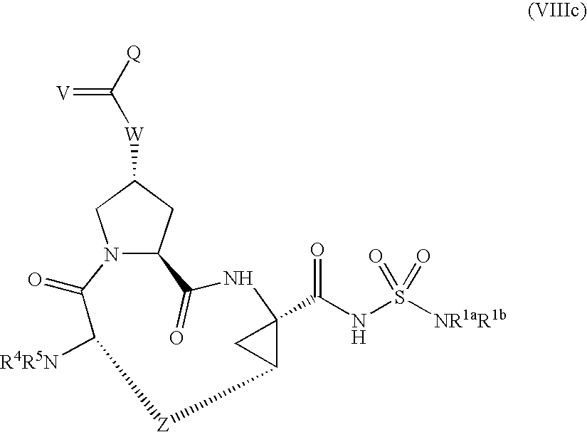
C12N(C(=O)C([R4R5N])[Z]C3C(C(NS([NR1aR1b])(=O)=O)=O)(C3)NC1=O)CC([W]C(=[V])[Q])C2
